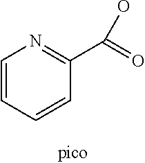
C1=CC=CC(C(=O)O)=N1
